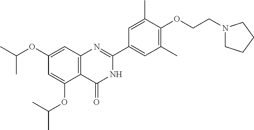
C1(OC(C)C)=CC2=C(C(OC(C)C)=C1)C(=O)NC(C1=CC(C)=C(OCCN3CCCC3)C(C)=C1)=N2
